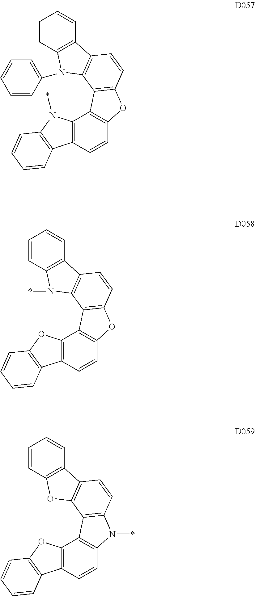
C1=CC2=C(C=C1)C1=C(N2C2=CC=CC=C2)C2=C(C=C1)OC1=C2C2=C(C=C1)C1=C(N2*)C=CC=C1.C1=CC2=C(C=C1)C1=C(N2*)C2=C(C=C1)OC1=C2C2=C(C=C1)C1=C(O2)C=CC=C1.C1=CC2=C(C=C1)C1=C(O2)C2=C(C=C1)N(*)C1=C2C2=C(C=C1)C1=C(O2)C=CC=C1
